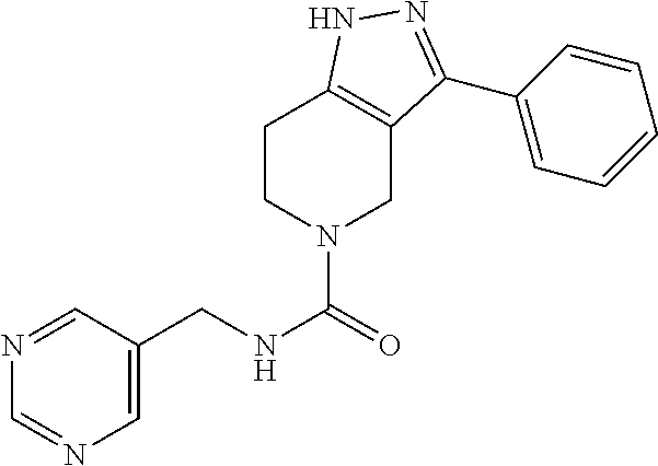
C1CN(C(=O)NCC2=CN=CN=C2)CC2=C1NN=C2C1=CC=CC=C1
